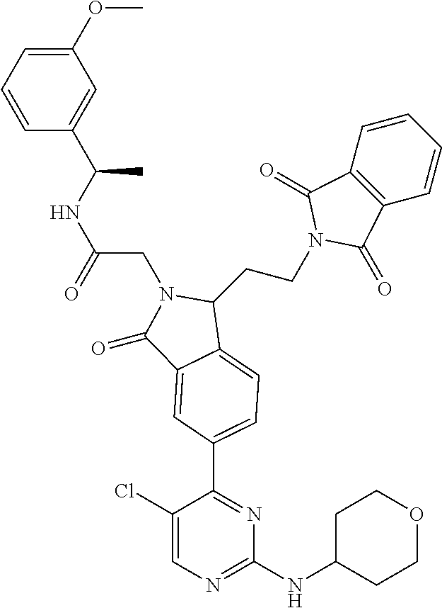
C1=CC=C(OC)C=C1C(NC(CN1C(=O)C2=CC(C3=NC(NC4CCOCC4)=NC=C3Cl)=CC=C2C1CCN1C(=O)C2=C(C1=O)C=CC=C2)=O)C
